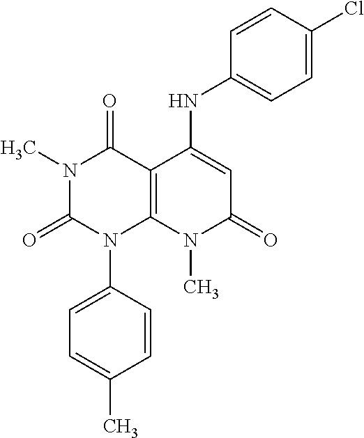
CN1C(=O)N(C2=CC=C(C)C=C2)C2=C(C1=O)C(NC1=CC=C(Cl)C=C1)=CC(=O)N2C
